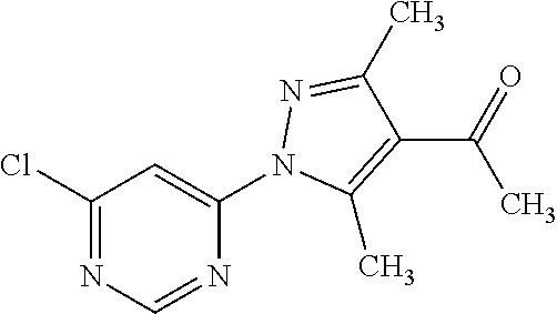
C1(Cl)=NC=NC(N2C(C)=C(C(C)=O)C(C)=N2)=C1
